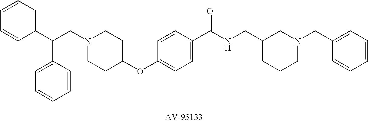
C1(C(C2=CC=CC=C2)CN2CCC(OC3=CC=C(C(=O)NCC4CCCN(CC5=CC=CC=C5)C4)C=C3)CC2)=CC=CC=C1
